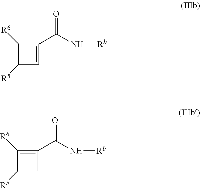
C1([R6])C([R5])C=C1C(N[Rb])=O.C1([R6])=C(C(N[Rb])=O)CC1[R5]
